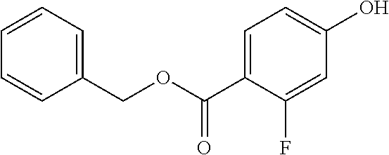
C1(COC(=O)C2=CC=C(O)C=C2F)=CC=CC=C1
